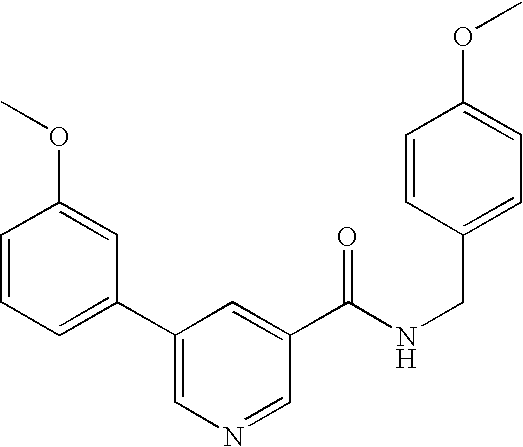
C1=CC(OC)=CC(C2=CN=CC(C(NCC3=CC=C(OC)C=C3)=O)=C2)=C1
